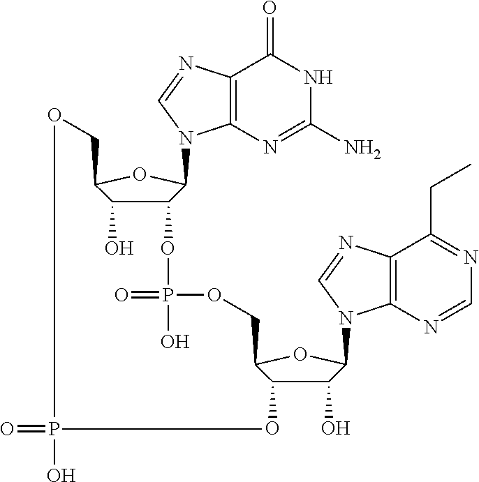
C12=C(N=C(N)NC1=O)N(C1C(OP(=O)(O)OCC3C(O)C(O)C(N4C5=C(C(CC)=NC=N5)N=C4)O3)C(O)C(CO)O1)C=N2.O=PO
